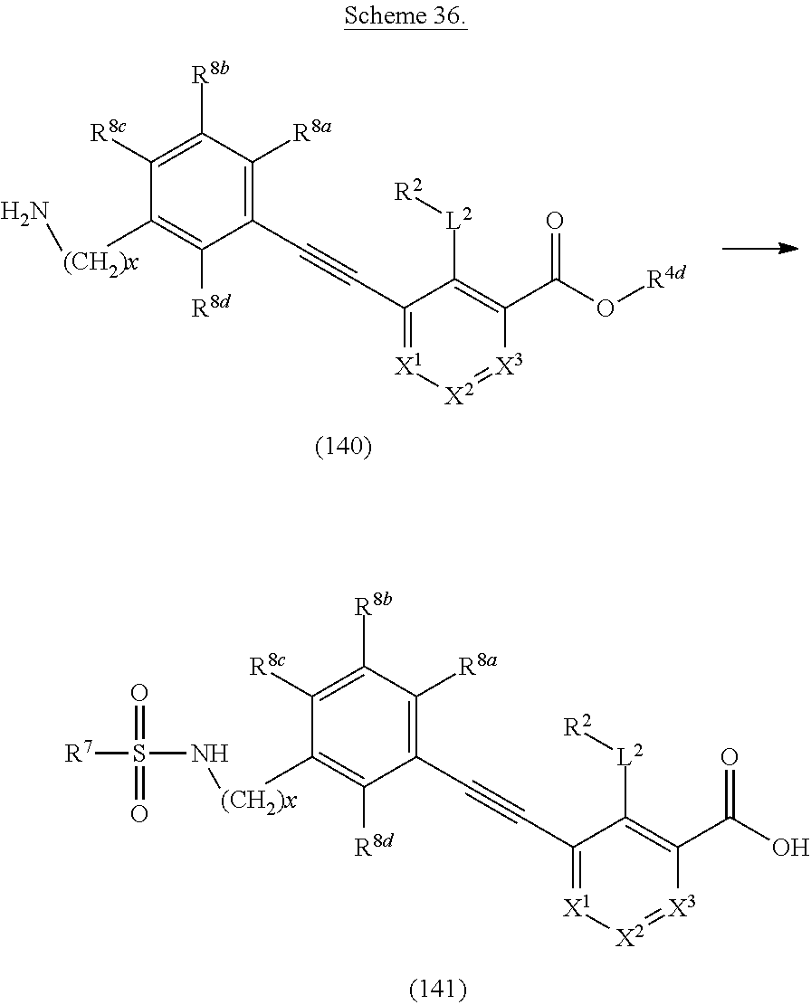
[X2]1=[X3]C(C(=O)O)=C([L2][R2])C(C#CC2=C([R8a])C([R8b])=C([R8c])C([(CH2)x]NS([R7])(=O)=O)=C2[R8d])=[X1]1.[X2]1=[X3]C(C(=O)O[R4d])=C([L2][R2])C(C#CC2=C([R8a])C([R8b])=C([R8c])C([(CH2)x]N)=C2[R8d])=[X1]1
